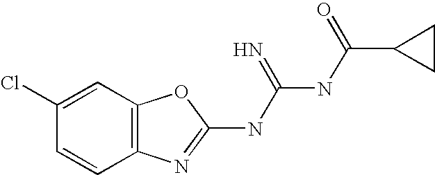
N(C(NC(C1CC1)=O)=N)C1=NC2=C(O1)C=C(Cl)C=C2
